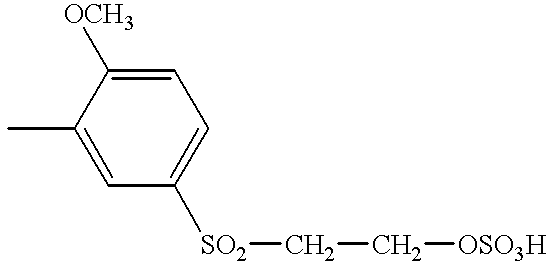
C1=C([OCH3])C(C)=CC([SO2]CC[OSO3H])=C1
